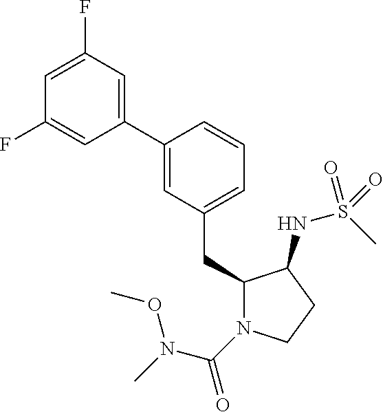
C1(CC2N(C(=O)N(OC)C)CCC2NS(C)(=O)=O)=CC=CC(C2=CC(F)=CC(F)=C2)=C1
